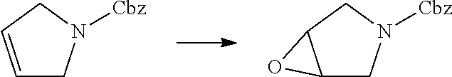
C1=CCN([Cbz])C1.C12CN([Cbz])CC1O2
